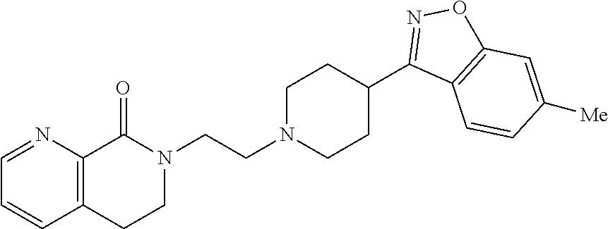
N1(CCN2CCC(C3=NOC4=C3C=CC([Me])=C4)CC2)C(=O)C2=C(CC1)C=CC=N2
